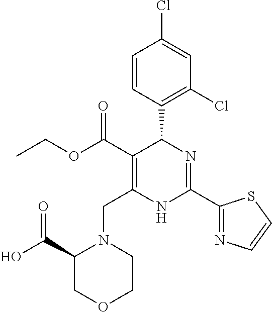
C1=CC(C2C(C(=O)OCC)=C(CN3C(C(O)=O)COCC3)NC(C3=NC=CS3)=N2)=C(Cl)C=C1Cl
